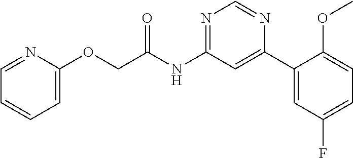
O(CC(NC1=NC=NC(C2=CC(F)=CC=C2OC)=C1)=O)C1=CC=CC=N1
